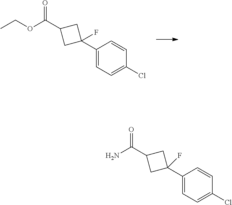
CCOC(C1CC(C2=CC=C(Cl)C=C2)(F)C1)=O.NC(C1CC(C2=CC=C(Cl)C=C2)(F)C1)=O
